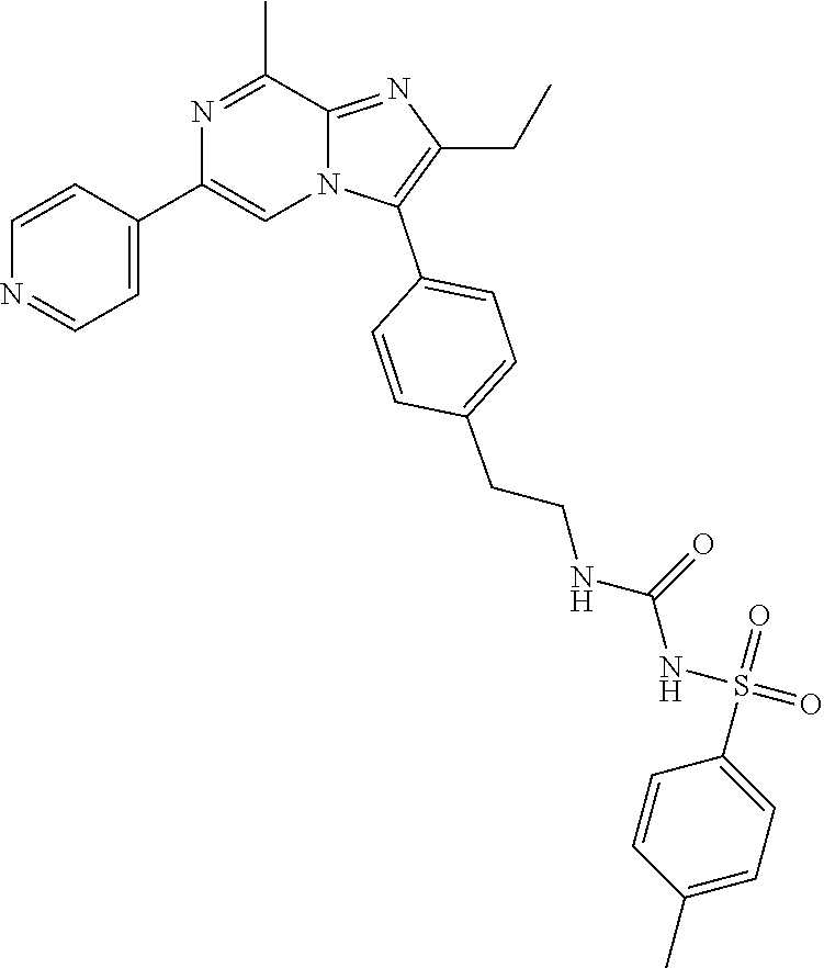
N1=C(C)C2=NC(CC)=C(C3=CC=C(CCNC(NS(=O)(=O)C4=CC=C(C)C=C4)=O)C=C3)N2C=C1C1=CC=NC=C1
